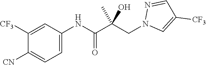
C1([CF3])=CC(NC(=O)C(CN2C=C([CF3])C=N2)(C)O)=CC=C1[CN]
